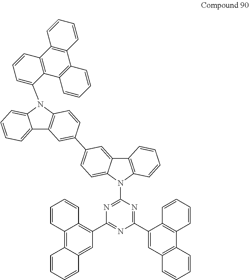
C12=CC=CC=C1N(C1=CC=CC3=C1C1=C(C4=C3C=CC=C4)C=CC=C1)C1=C2C=C(C2=CC=C3C(=C2)C2=C(N3C3=NC(C4=C5C(=C6C(=C4)C=CC=C6)C=CC=C5)=NC(C4=CC5=C(C6=C4C=CC=C6)C=CC=C5)=N3)C=CC=C2)C=C1
